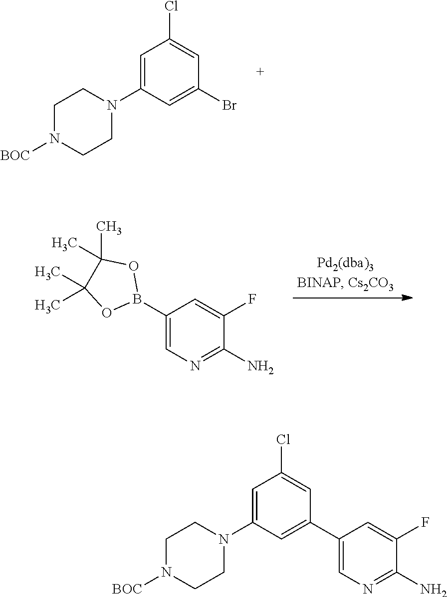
C1=C(N2CCN([BOC])CC2)C=C(Br)C=C1Cl.C1(B2OC(C)(C)C(C)(C)O2)=CN=C(N)C(F)=C1.C1=C(N2CCN([BOC])CC2)C=C(C2=CN=C(N)C(F)=C2)C=C1Cl
